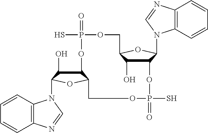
C12C(O)C(N3C4=C(C=CC=C4)N=C3)OC1COP(=O)(S)OC1C(O)C(OC1N1C3=C(C=CC=C3)N=C1)COP(=O)(S)O2
